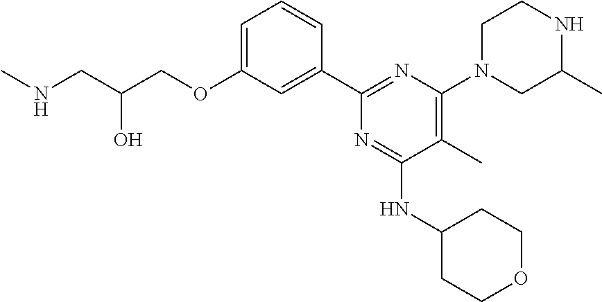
C1=C(OCC(CNC)O)C=C(C2=NC(N3CC(C)NCC3)=C(C)C(NC3CCOCC3)=N2)C=C1
